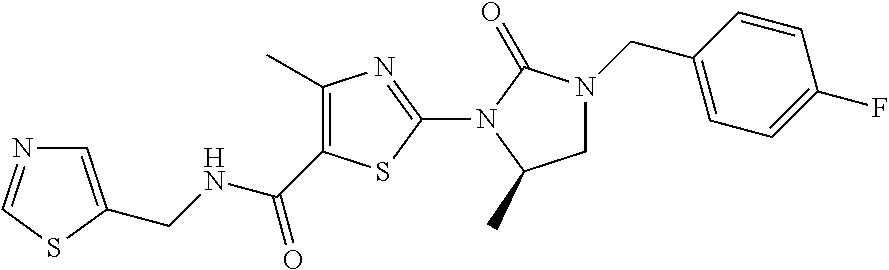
C1(C)=C(C(NCC2=CN=CS2)=O)SC(N2C(C)CN(CC3=CC=C(F)C=C3)C2=O)=N1
